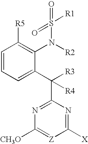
C1=CC=C(C([R3])(C2=NC([CH3O])=[Z]C([X])=N2)[R4])C(N([R2])S([R1])(=O)=O)=C1[R5]
